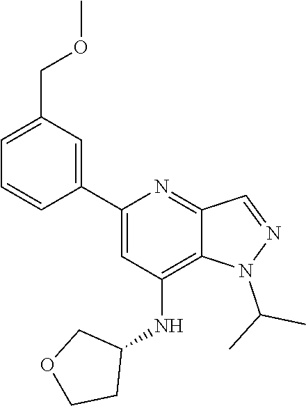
N1(C(C)C)N=CC2=NC(C3=CC(COC)=CC=C3)=CC(NC3CCOC3)=C12
